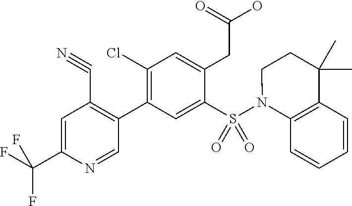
C(C1=CC(C#N)=C(C2=C(Cl)C=C(CC(O)=O)C(S(=O)(=O)N3C4=C(C(C)(C)CC3)C=CC=C4)=C2)C=N1)(F)(F)F
